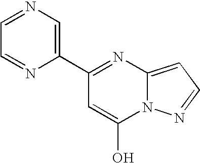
C1(C2=CN=CC=N2)=NC2=CC=NN2C(O)=C1
